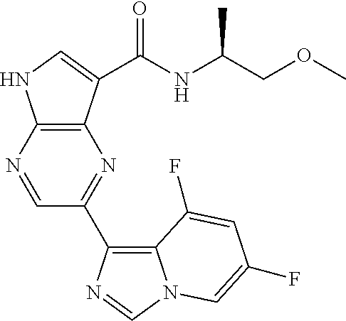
C12=C(N=CC(C3=C4N(C=N3)C=C(F)C=C4F)=N1)NC=C2C(NC(COC)C)=O
